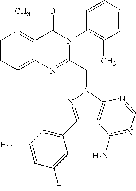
C1=CC=C2C(=C1C)C(=O)N(C1=C(C)C=CC=C1)C(CN1N=C(C3=CC(O)=CC(F)=C3)C3=C1N=CN=C3N)=N2
